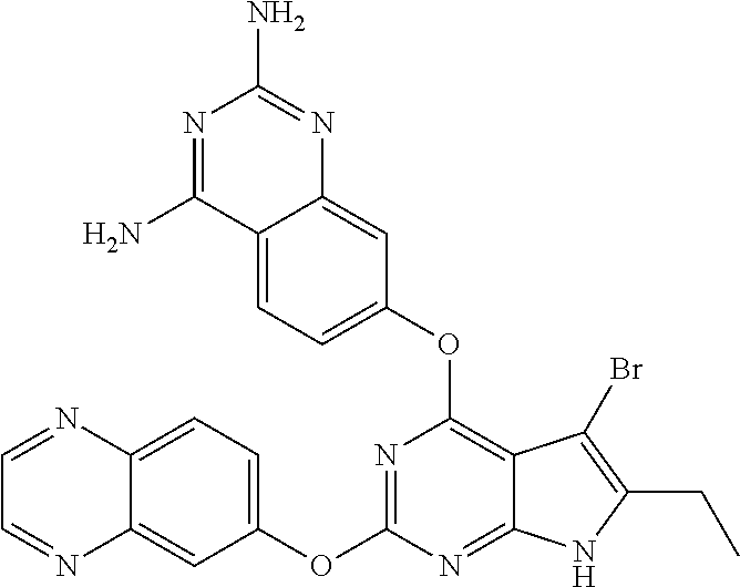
C12=CC=C(OC3=NC(OC4=CC=C5C(=C4)N=C(N)N=C5N)=C4C(=N3)NC(CC)=C4Br)C=C1N=CC=N2
